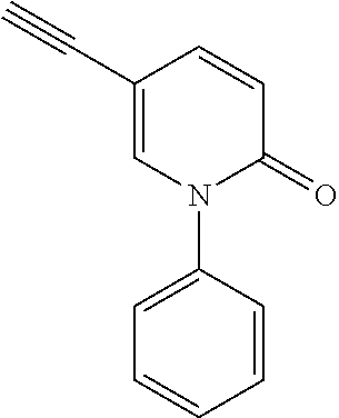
C1=CC(C#C)=CN(C2=CC=CC=C2)C1=O
